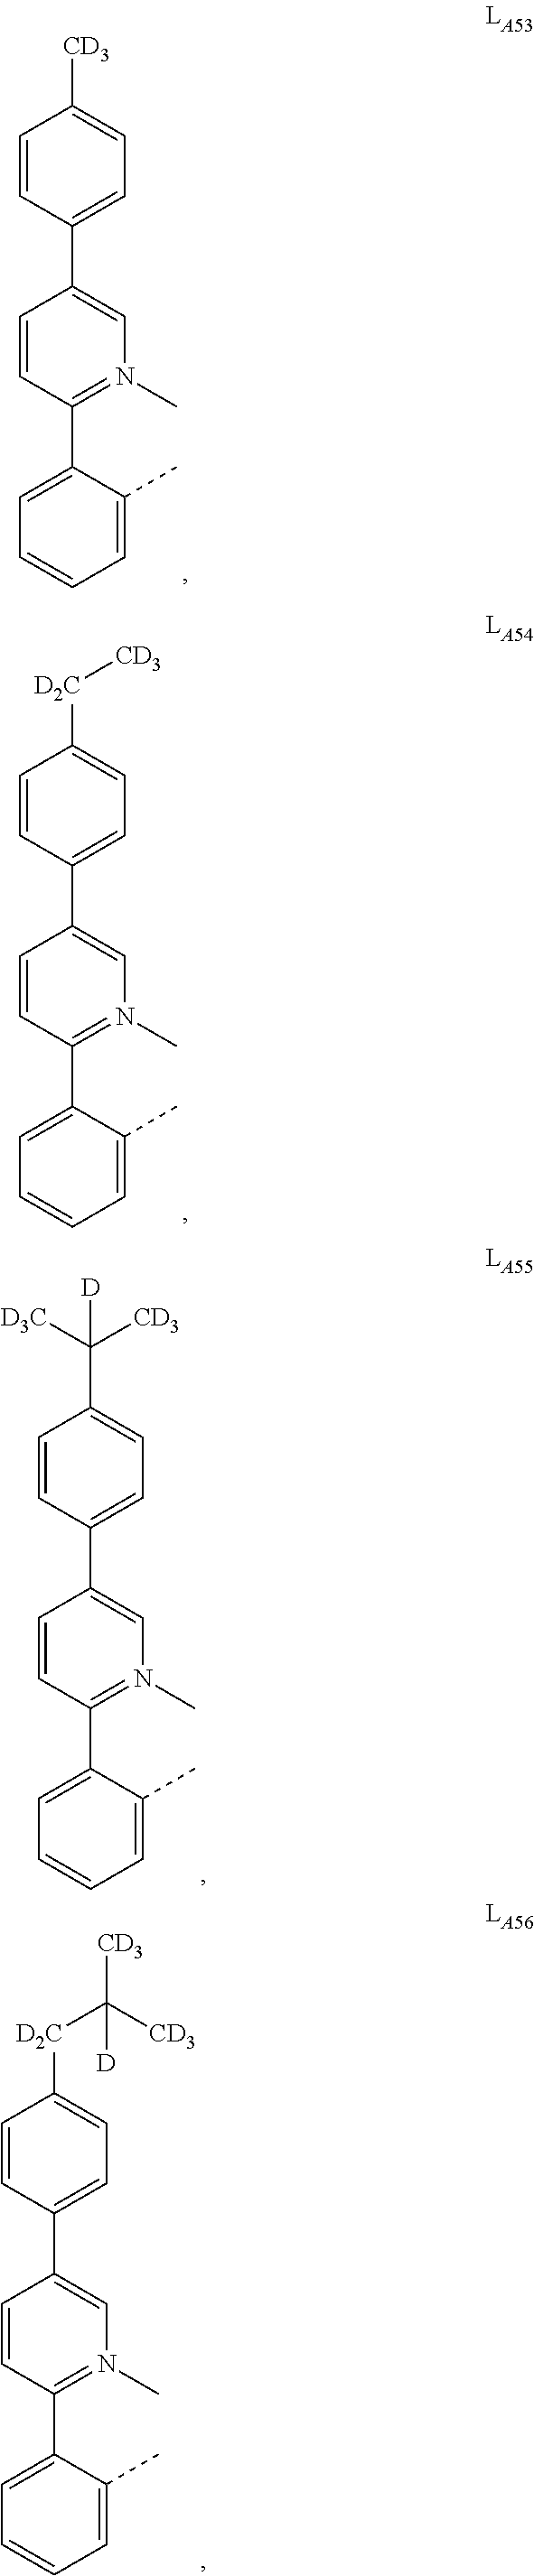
C1=CC(C2=CC=CC=C2C)=N(C)C=C1C1=CC=C([CD3])C=C1.C1=CC(C2=CC=CC=C2C)=N(C)C=C1C1=CC=C([D2C][CD3])C=C1.C1=CC(C2=CC=CC=C2C)=N(C)C=C1C1=CC=C(C([CD3])([D3C])[D])C=C1.C1=CC(C2=CC=CC=C2C)=N(C)C=C1C1=CC=C([D2C]C([CD3])([CD3])[D])C=C1
